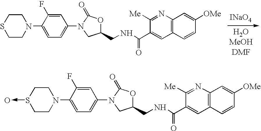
C1CSCCN1C1=CC=C(N2CC(CNC(C3=CC4=C(N=C3[Me])C=C([OMe])C=C4)=O)OC2=O)C=C1F.[INaO4].C1CS(->O)CCN1C1=CC=C(N2CC(CNC(C3=CC4=C(N=C3[Me])C=C([OMe])C=C4)=O)OC2=O)C=C1F
